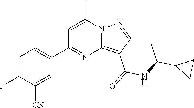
C12=C(C(=O)NC(C3CC3)C)C=NN1C(C)=CC(C1=CC=C(F)C([CN])=C1)=N2
